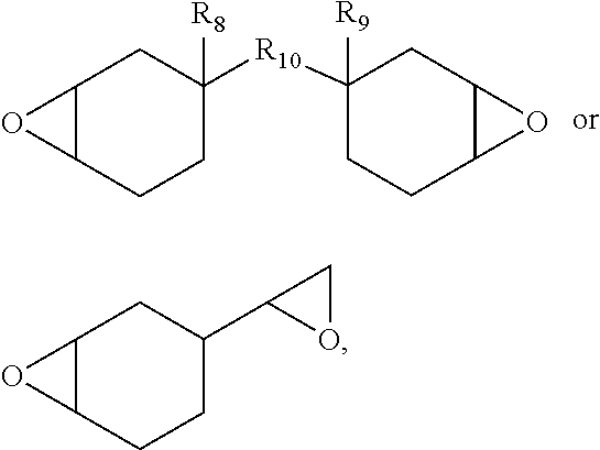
C12C(CCC([R10]C3([R9])CCC4C(C3)O4)([R8])C1)O2.C12C(CCC(C3OC3)C1)O2
